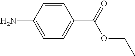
C1=C(N)C=CC(C(=O)OCC)=C1
